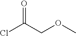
O=C(COC)Cl
